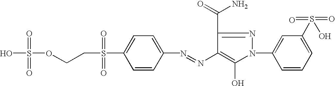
OS(OCCS(C1=CC=C(N=NC2=C(O)N(C3=CC(S(O)(=O)=O)=CC=C3)N=C2C(N)=O)C=C1)(=O)=O)(=O)=O
